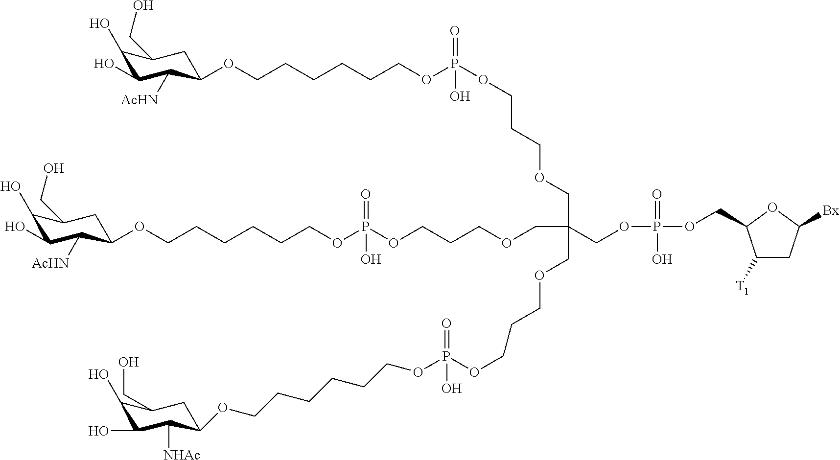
C1([T1])CC([Bx])OC1COP(OCC(COCCCOP(OCCCCCCOC1C([NHAc])C(O)C(O)C(CO)C1)(=O)O)(COCCCOP(OCCCCCCOC1C([AcHN])C(O)C(O)C(CO)C1)(=O)O)COCCCOP(OCCCCCCOC1C([AcHN])C(O)C(O)C(CO)C1)(=O)O)(=O)O
